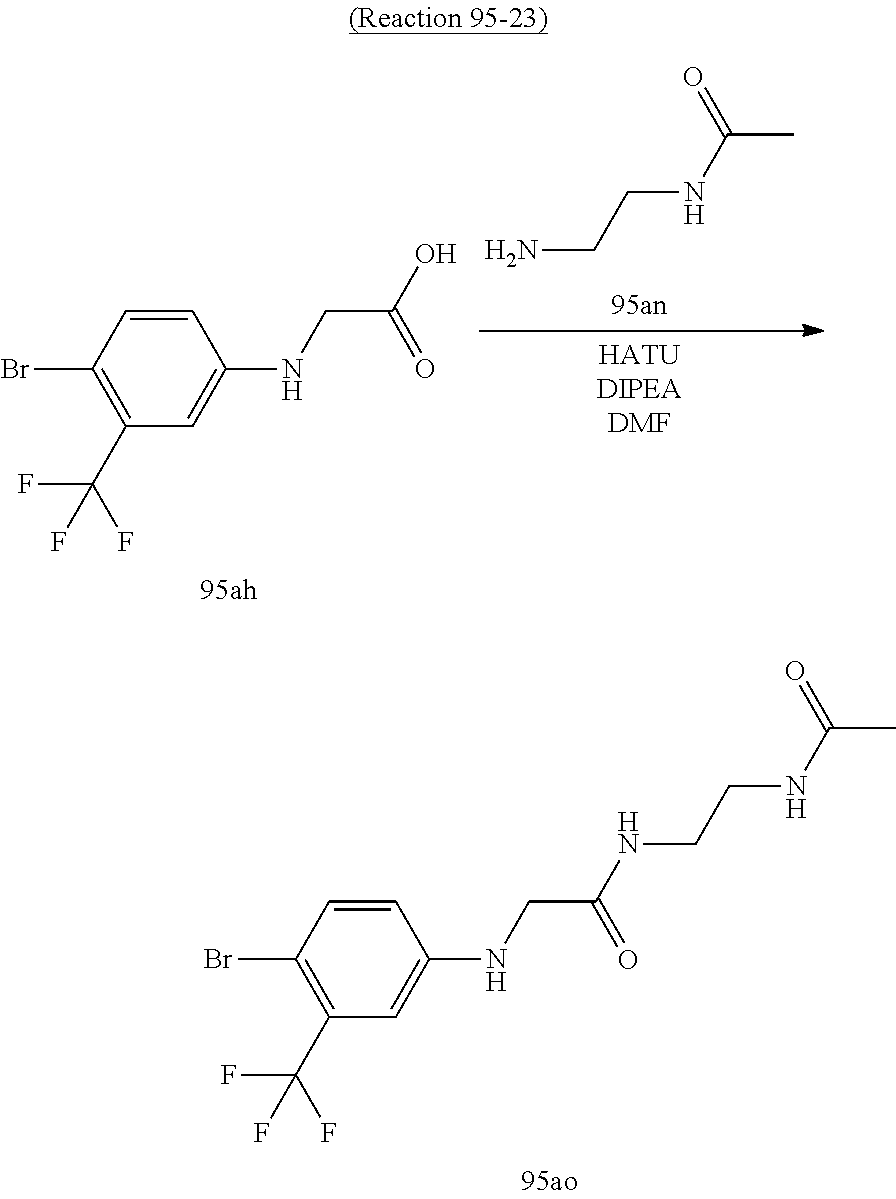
C1=CC(Br)=C(C(F)(F)F)C=C1NCC(NCCNC(C)=O)=O.C1=CC(Br)=C(C(F)(F)F)C=C1NCC(O)=O.NCCNC(C)=O
